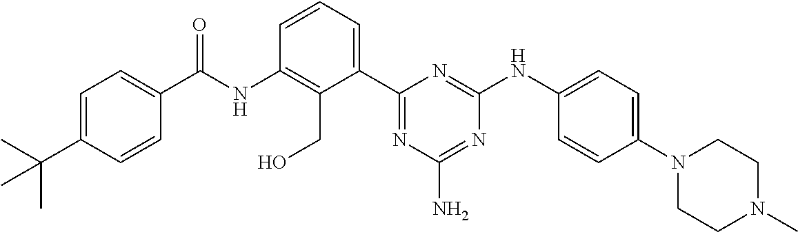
C(NC1=C(CO)C(C2=NC(N)=NC(NC3=CC=C(N4CCN(C)CC4)C=C3)=N2)=CC=C1)(=O)C1=CC=C(C(C)(C)C)C=C1
